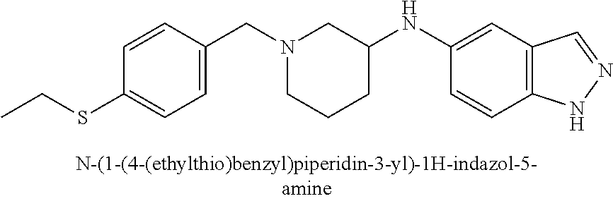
N1(CC2=CC=C(SCC)C=C2)CCCC(NC2=CC3=C(C=C2)NN=C3)C1
